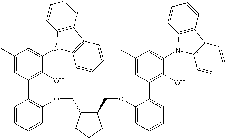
C1(C)=CC(C2=C(OCC3C(COC4=CC=CC=C4C4=C(O)C(N5C6=C(C7=C5C=CC=C7)C=CC=C6)=CC(C)=C4)CCC3)C=CC=C2)=C(O)C(N2C3=C(C4=C2C=CC=C4)C=CC=C3)=C1
